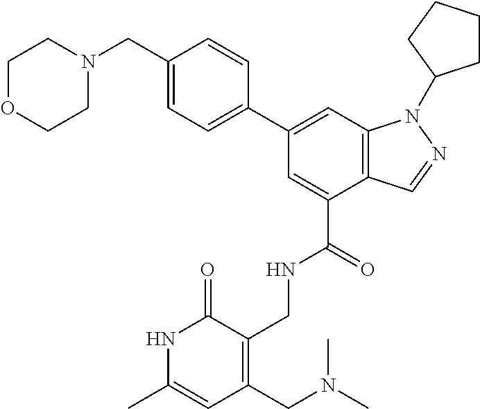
C1(CN2CCOCC2)=CC=C(C2=CC3=C(C(C(=O)NCC4=C(CN(C)C)C=C(C)NC4=O)=C2)C=NN3C2CCCC2)C=C1
